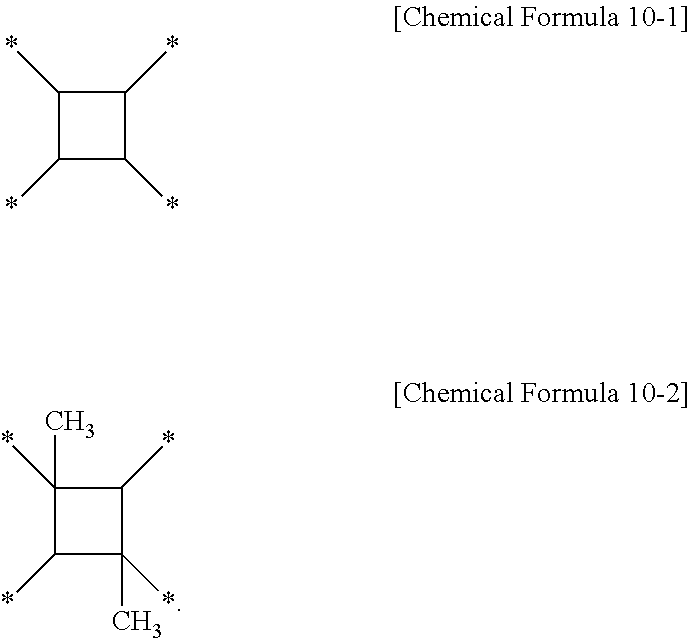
C1(*)C(*)C(*)C1*.C1(*)(C)C(*)C(*)(C)C1*
